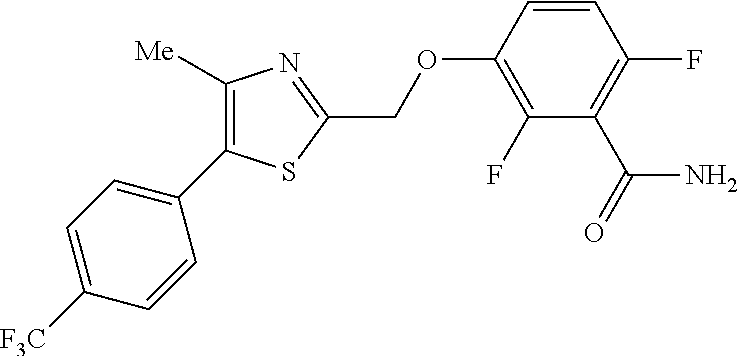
C1([Me])=C(C2=CC=C([F3C])C=C2)SC(COC2=C(F)C(C(=O)N)=C(F)C=C2)=N1
